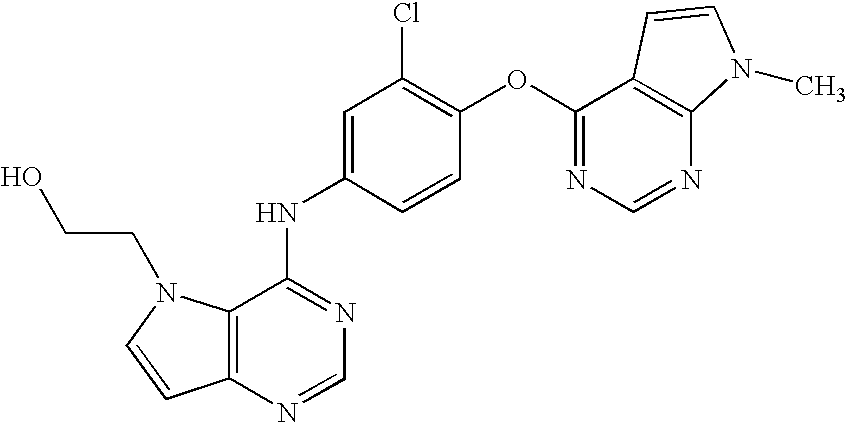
C12=C(N=CN=C1NC1=CC(Cl)=C(OC3=NC=NC4=C3C=CN4C)C=C1)C=CN2CCO
